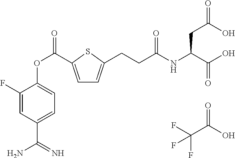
FC(C(O)=O)(F)F.C1=C(C(OC2=CC=C(C(=N)N)C=C2F)=O)SC(CCC(NC(C(O)=O)CC(O)=O)=O)=C1
